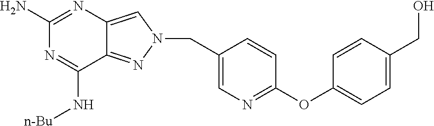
N1=C(N)N=C(N[n-Bu])C2=NN(CC3=CN=C(OC4=CC=C(CO)C=C4)C=C3)C=C12
